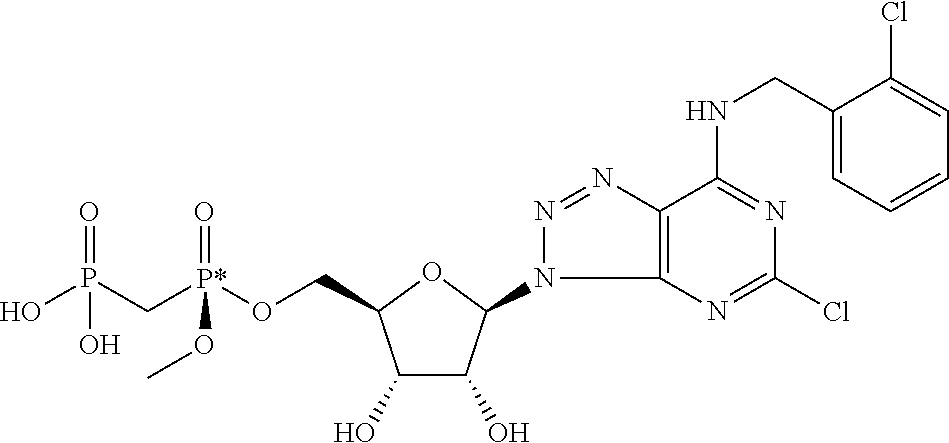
C1(O)C(O)C(N2C3=C(N=N2)C(NCC2=CC=CC=C2Cl)=NC(Cl)=N3)OC1CO[P*](CP(O)(=O)O)(=O)OC
